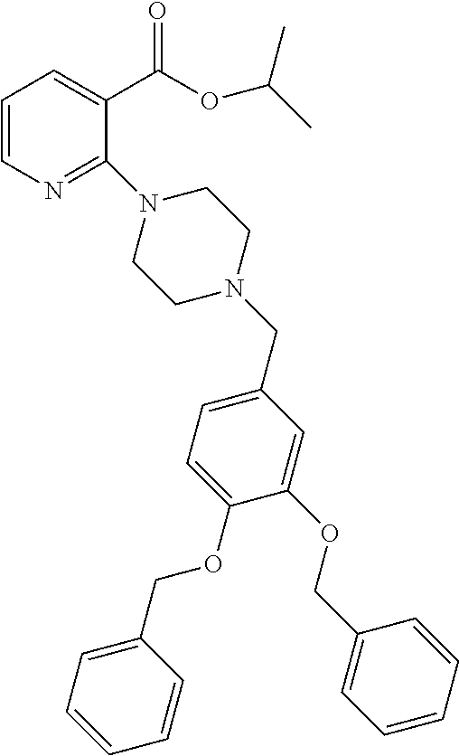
C1=CN=C(N2CCN(CC3=CC=C(OCC4=CC=CC=C4)C(OCC4=CC=CC=C4)=C3)CC2)C(C(=O)OC(C)C)=C1
